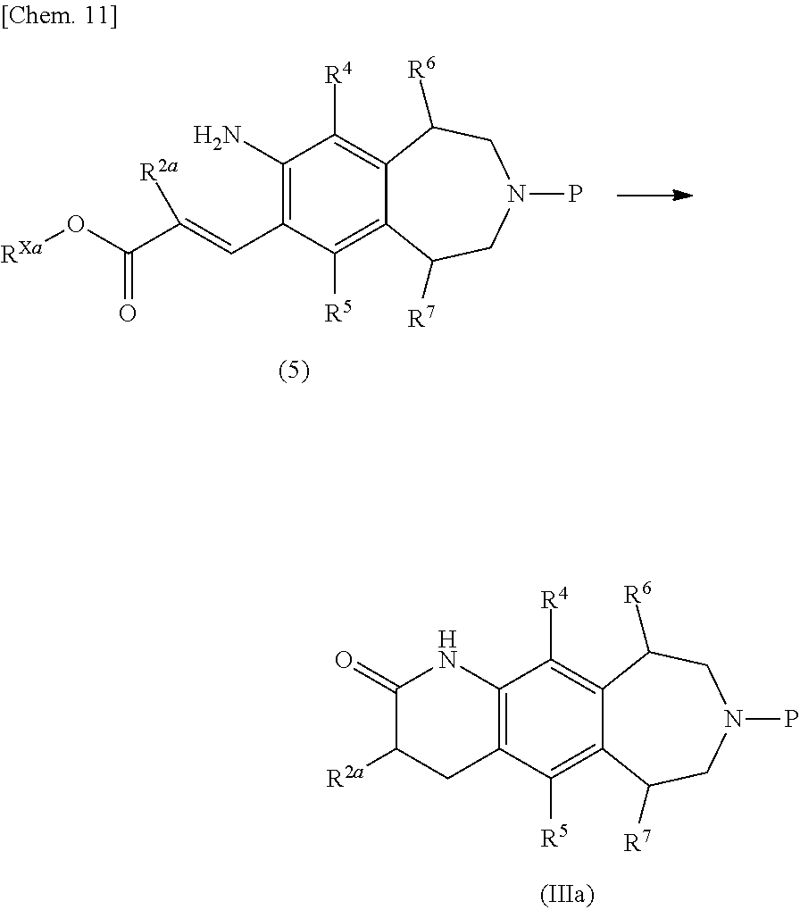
C12=C(C([R4])=C3C(=C1[R5])C([R7])CN(P)CC3[R6])NC(=O)C([R2a])C2.C1(C=C(C(O[RXa])=O)[R2a])=C(N)C([R4])=C2C(=C1[R5])C([R7])CN(P)CC2[R6]
